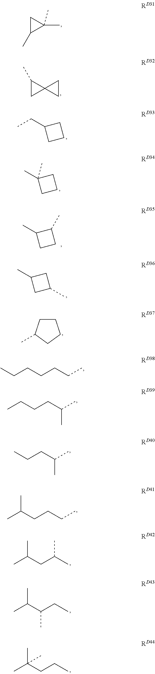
C1C(C)C1(C)C.C1(C)CC12CC2.CCC1CCC1.CC1(C)CCC1.CC1CCC1C.CC1CC(C)C1.C1CC(C)CC1.C(CC(C)C)CC.C(CCCCC)C.C(CC(C)C)C.C(CCC)C(C)C.CC(CC(C)C)C.CC(C(CC)C)C.CC(CCC)(C)C
